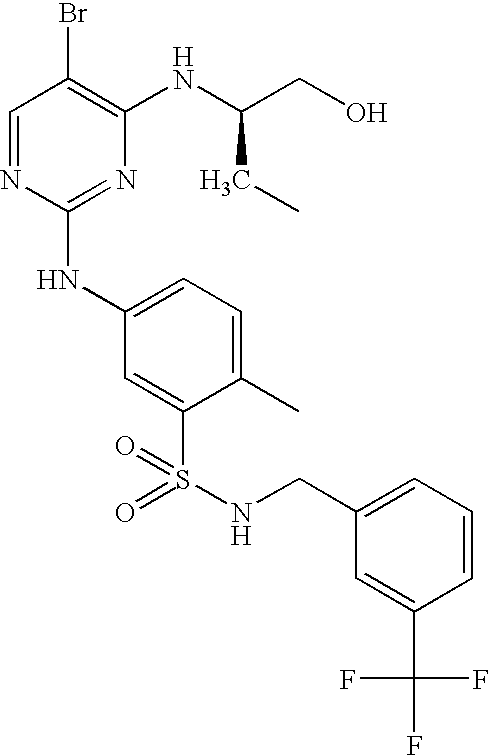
C1=NC(NC2=CC=C(C)C(S(=O)(=O)NCC3=CC=CC(C(F)(F)F)=C3)=C2)=NC(NC(CO)CC)=C1Br
